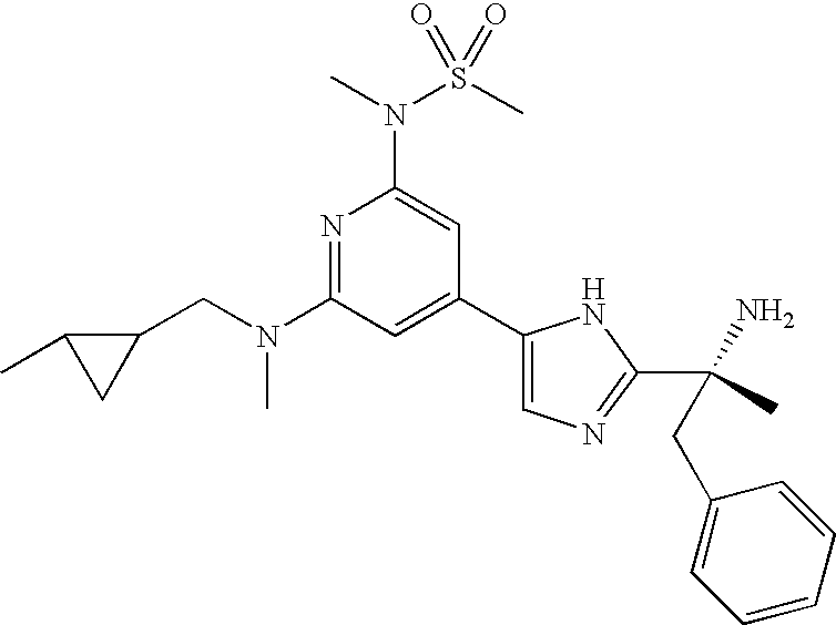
N1=C(N(CC2C(C)C2)C)C=C(C2=CN=C(C(N)(C)CC3=CC=CC=C3)N2)C=C1N(C)S(C)(=O)=O
